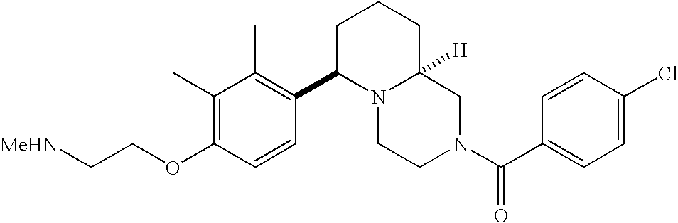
[MeHN]CCOC1=C(C)C(C)=C(C2N3C([H])(CCC2)CN(C(C2=CC=C(Cl)C=C2)=O)CC3)C=C1
